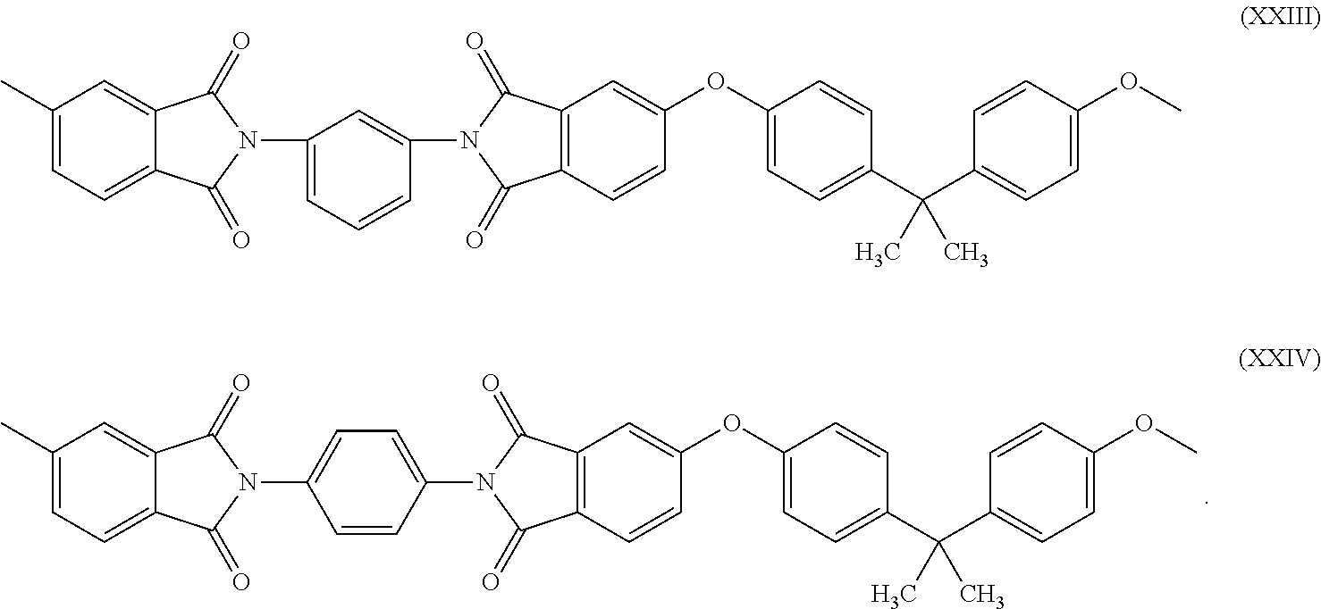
C1=C2C(=CC=C1C)C(=O)N(C1=CC=C(N3C(=O)C4=C(C=CC(OC5=CC=C(C(C6=CC=C(OC)C=C6)(C)C)C=C5)=C4)C3=O)C=C1)C2=O.C1=C2C(=CC=C1C)C(=O)N(C1=CC=CC(N3C(=O)C4=C(C=CC(OC5=CC=C(C(C6=CC=C(OC)C=C6)(C)C)C=C5)=C4)C3=O)=C1)C2=O
